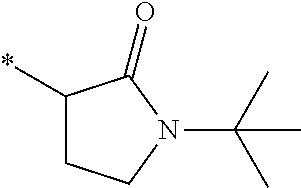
C1(*)CCN(C(C)(C)C)C1=O
